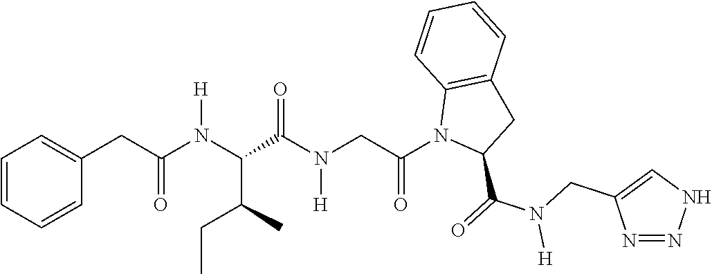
C(N(C(C(N(CC(N1C(C(=O)N(CC2=CNN=N2)[H])CC2=C1C=CC=C2)=O)[H])=O)C(C)CC)[H])(=O)CC1=CC=CC=C1
